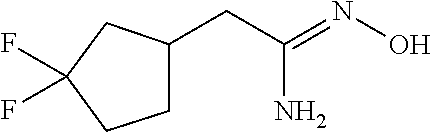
NC(=NO)CC1CCC(F)(F)C1
